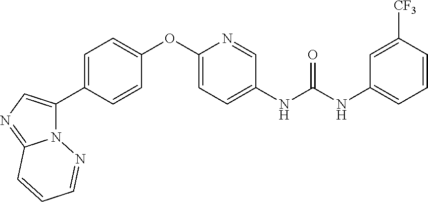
C1=C(C2=CN=C3N2N=CC=C3)C=CC(OC2=CC=C(NC(NC3=CC=CC([CF3])=C3)=O)C=N2)=C1
